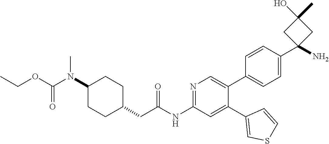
C1(N(C(=O)OCC)C)CCC(CC(NC2=NC=C(C3=CC=C(C4(N)CC(O)(C)C4)C=C3)C(C3=CSC=C3)=C2)=O)CC1
